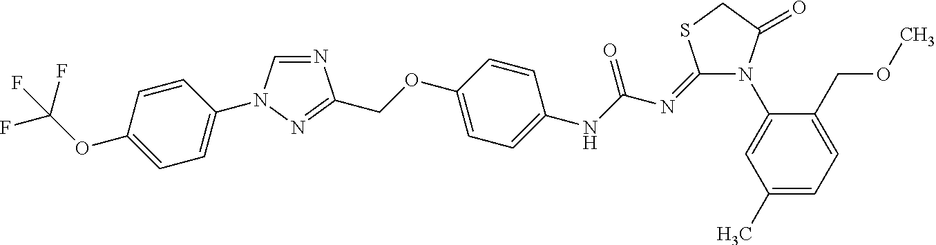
N1=CN(C2=CC=C(OC(F)(F)F)C=C2)N=C1COC1=CC=C(NC(N=C2N(C3=CC(C)=CC=C3COC)C(=O)CS2)=O)C=C1
